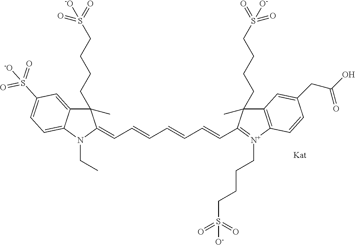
S([O-])(=O)(=O)CCCCC1(C)C2=C([N+](CCCCS(=O)(=O)[O-])=C1C=CC=CC=CC=C1N(CC)C3=CC=C(S(=O)(=O)[-O])C=C3C1(CCCCS([-O])(=O)=O)C)C=CC(CC(O)=O)=C2
